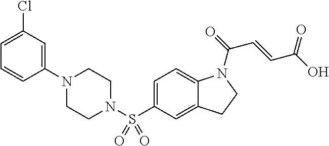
C1(N2CCN(S(C3=CC=C4C(=C3)CCN4C(=O)C=CC(O)=O)(=O)=O)CC2)=CC(Cl)=CC=C1
